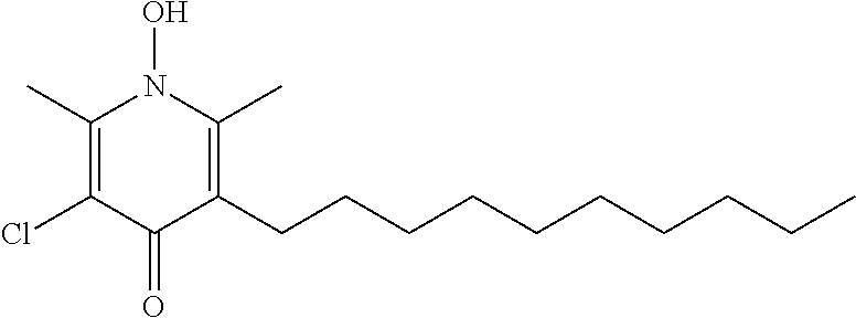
C1(C)=C(Cl)C(=O)C(CCCCCCCCCC)=C(C)N1O
